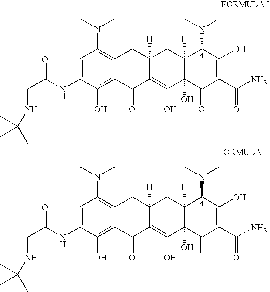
C12=C(N(C)C)C=C(NC(CNC(C)(C)C)=O)C(O)=C1C(=O)C1=C(O)C3(O)C([H])(CC1([H])C2)C(N(C)C)C(O)=C(C(N)=O)C3=O.C12=C(N(C)C)C=C(NC(CNC(C)(C)C)=O)C(O)=C1C(=O)C1=C(O)C3(O)C([H])(CC1([H])C2)C(N(C)C)C(O)=C(C(N)=O)C3=O
